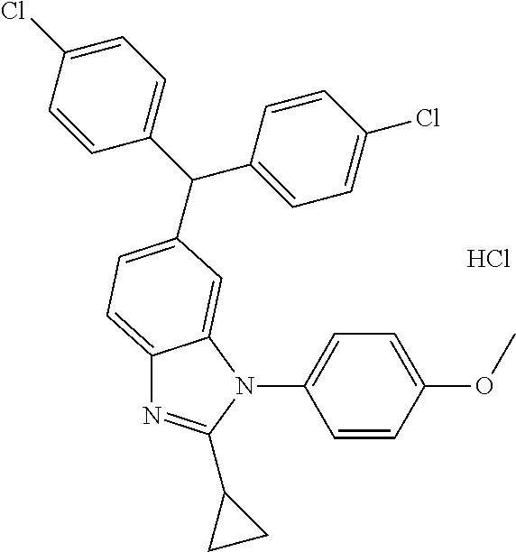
C1(N2C3=CC(C(C4=CC=C(Cl)C=C4)C4=CC=C(Cl)C=C4)=CC=C3N=C2C2CC2)=CC=C(OC)C=C1.Cl
